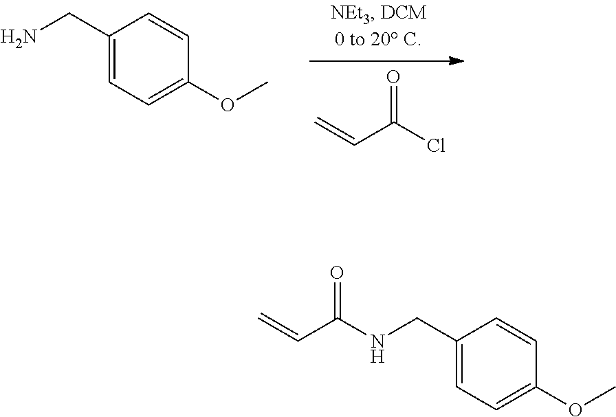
COC1=CC=C(CN)C=C1.C(=O)(C=C)Cl.COC1=CC=C(CNC(C=C)=O)C=C1
